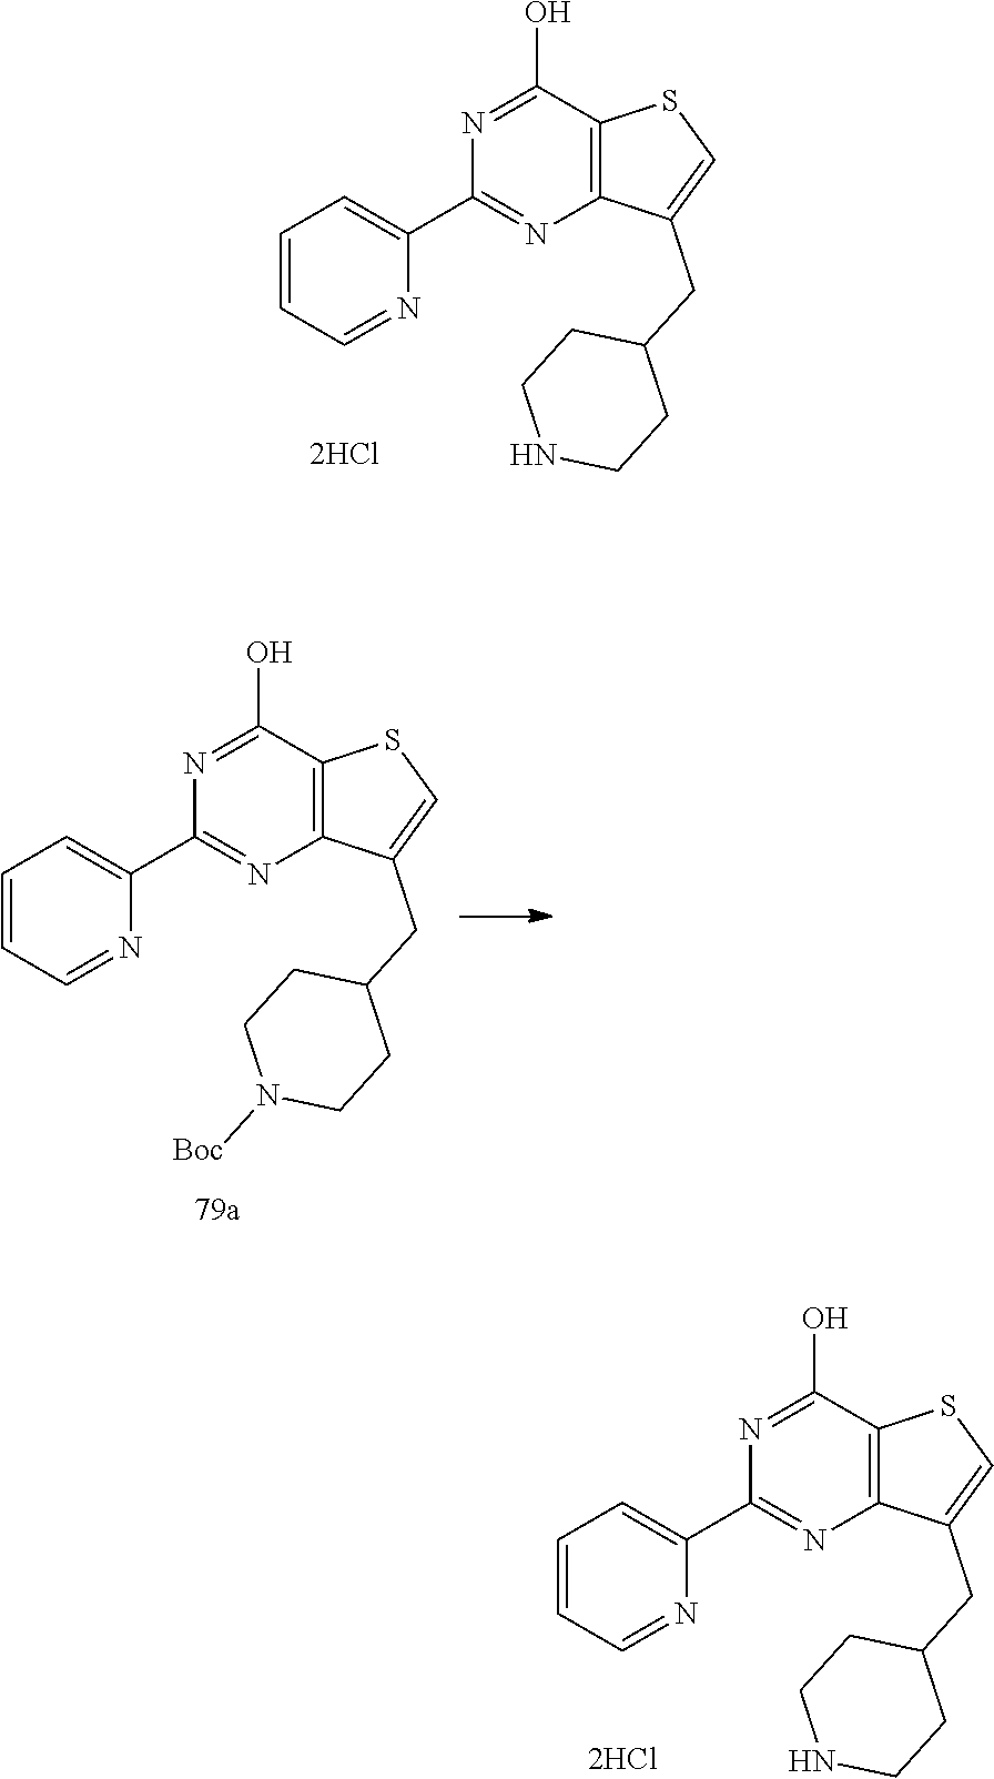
N1=C(O)C2=C(N=C1C1=CC=CC=N1)C(CC1CCNCC1)=CS2.N1=C(O)C2=C(N=C1C1=CC=CC=N1)C(CC1CCNCC1)=CS2.N1=C(O)C2=C(N=C1C1=CC=CC=N1)C(CC1CCN([Boc])CC1)=CS2
